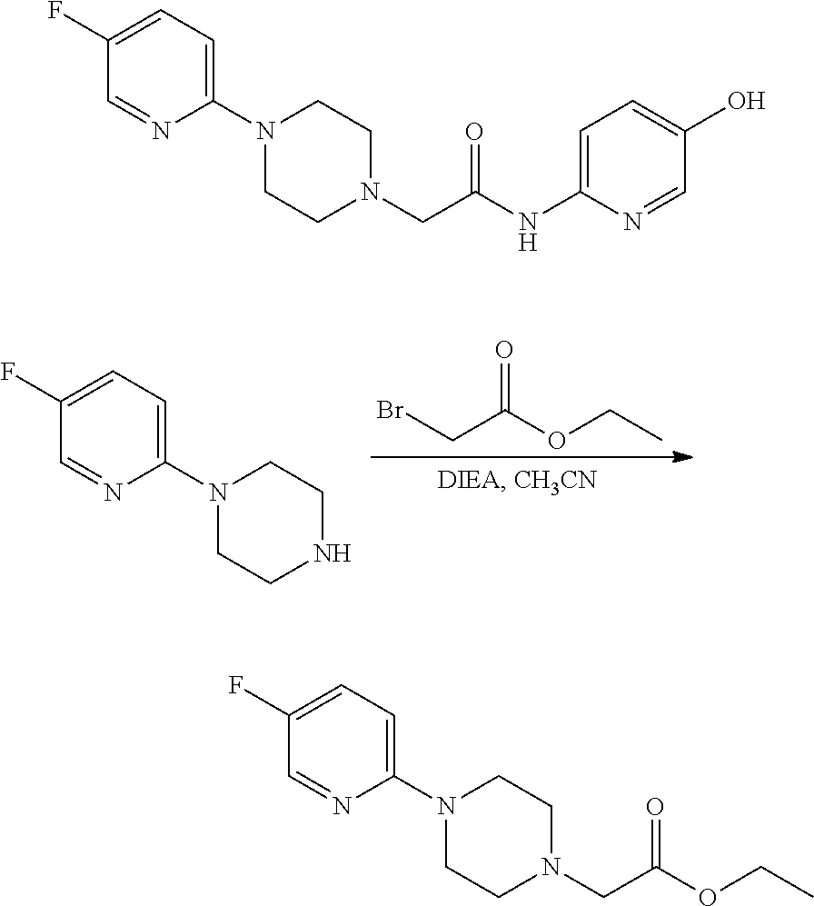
BrCC(OCC)=O.N1CCN(C2=CC=C(F)C=N2)CC1.C1=C(O)C=NC(NC(CN2CCN(C3=CC=C(F)C=N3)CC2)=O)=C1.N1(CC(OCC)=O)CCN(C2=CC=C(F)C=N2)CC1
